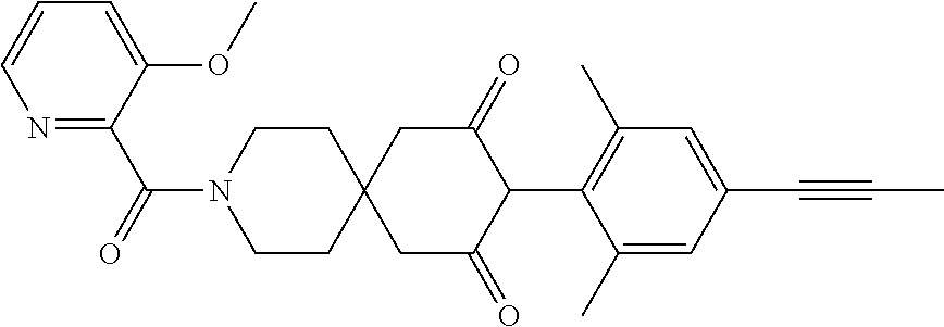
C1CN(C(=O)C2=NC=CC=C2OC)CCC12CC(=O)C(C1=C(C)C=C(C#CC)C=C1C)C(=O)C2
